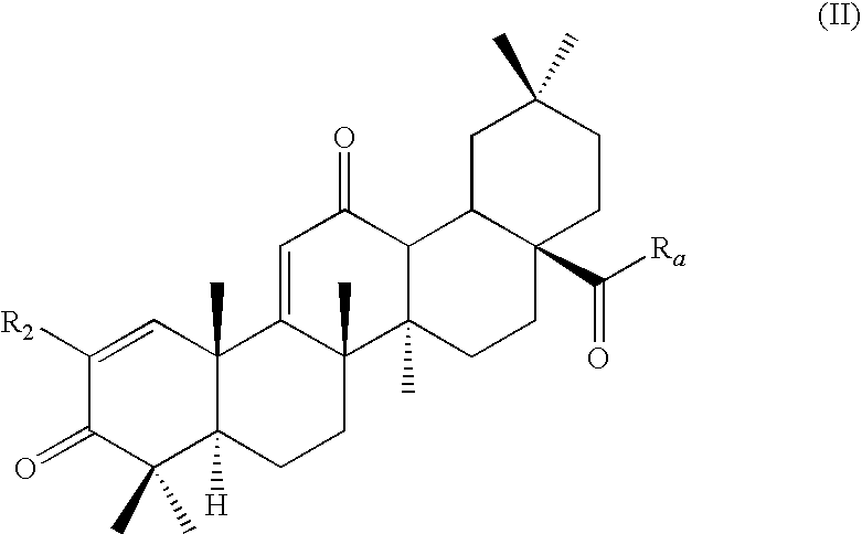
C1([R2])=CC2(C)C([H])(C(C)(C)C1=O)CCC1(C)C2=CC(=O)C2C1(C)CCC1(C(=O)[Ra])C2CC(C)(C)CC1
